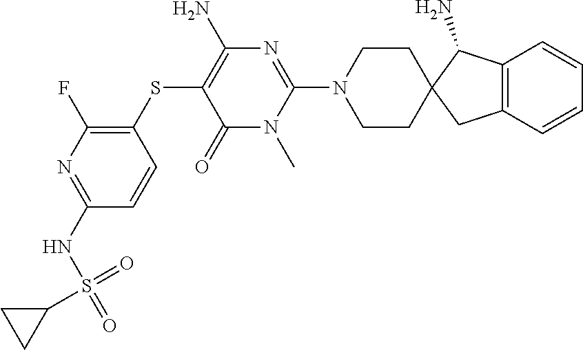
C1=CC(NS(=O)(=O)C2CC2)=NC(F)=C1SC1=C(N)N=C(N2CCC3(C(N)C4=C(C3)C=CC=C4)CC2)N(C)C1=O
